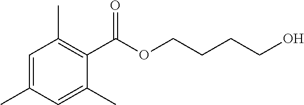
C1=C(C)C=C(C)C(C(OCCCCO)=O)=C1C
